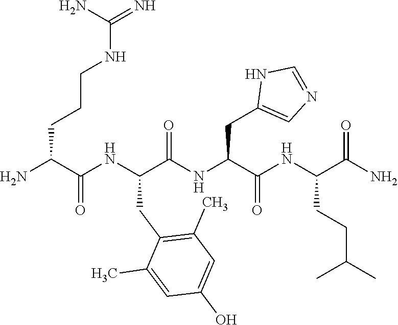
NC(C(NC(C(NC(C(NC(C(N)=O)CCC(C)C)=O)CC1=CN=CN1)=O)CC1=C(C)C=C(O)C=C1C)=O)CCCNC(=N)N
